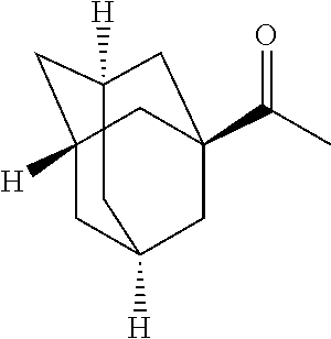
C1C2([H])CC3([H])CC(C(=O)C)(CC1([H])C3)C2
